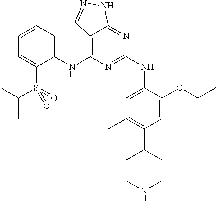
C1(NC2=C3C(=NC(NC4=CC(C)=C(C5CCNCC5)C=C4OC(C)C)=N2)NN=C3)=CC=CC=C1S(=O)(=O)C(C)C
